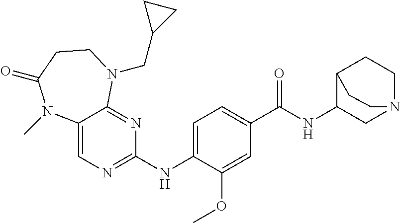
C12=CN=C(NC3=CC=C(C(NC4C5CCN(C4)CC5)=O)C=C3OC)N=C1N(CC1CC1)CCC(=O)N2C
